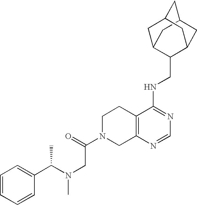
C12=C(N=CN=C1NCC1C3CC4CC(C3)CC1C4)CN(C(CN(C(C1=CC=CC=C1)C)C)=O)CC2
